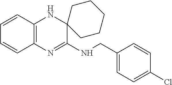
C1=CC2=C(C=C1)N=C(NCC1=CC=C(Cl)C=C1)C1(N2)CCCCC1
